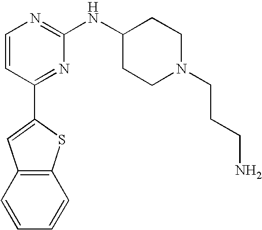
C1=CC(C2=CC3=C(S2)C=CC=C3)=NC(NC2CCN(CCCN)CC2)=N1
